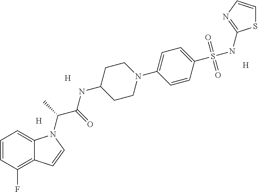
[H].[H].[H].C1=CC(F)=C2C(=C1)N(C(C(NC1CCN(C3=CC=C(S(NC4=NC=CS4)(=O)=O)C=C3)CC1)=O)C)C=C2
